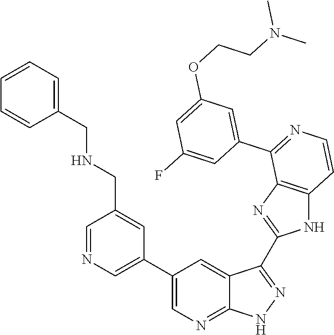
C1=NC=C(C2=CN=C3C(=C2)C(C2=NC4=C(N2)C=CN=C4C2=CC(OCCN(C)C)=CC(F)=C2)=N[N H]3)C=C1CNCC1=CC=CC=C1
